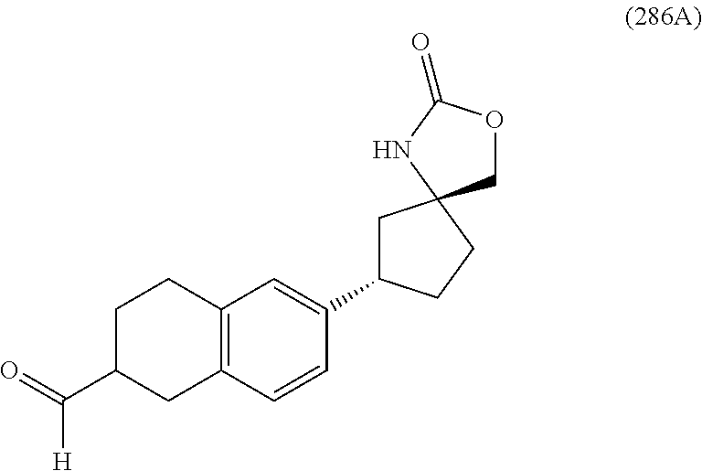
C1C(C([H])=O)CC2=C(C1)C=C(C1CC3(CC1)COC(=O)N3)C=C2
